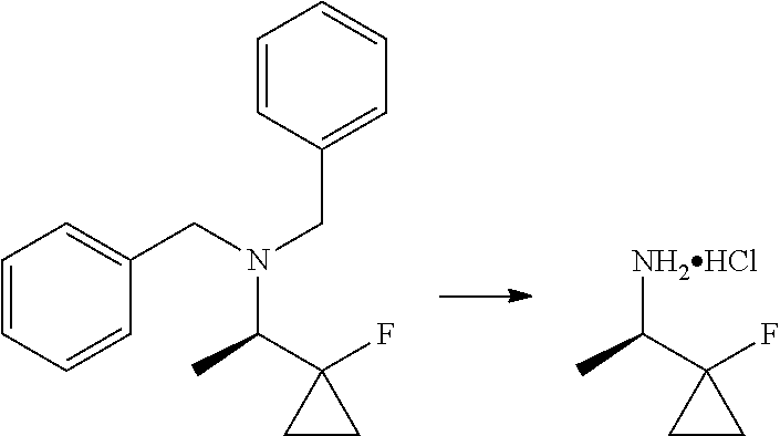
C1=CC(CN(CC2=CC=CC=C2)C(C2(F)CC2)C)=CC=C1.C(C1(F)CC1)(C)[NH2HCl]
